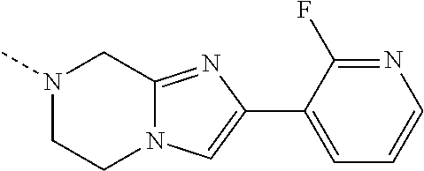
N1(C)CCN2C(=NC(C3=CC=CN=C3F)=C2)C1
